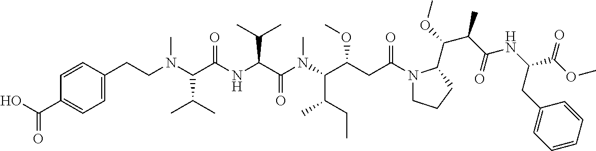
N1(C(CC(C(N(C(C(NC(C(N(CCC2=CC=C(C(=O)O)C=C2)C)C(C)C)=O)C(C)C)=O)C)C(CC)C)OC)=O)CCCC1C(OC)C(C(NC(C(OC)=O)CC1=CC=CC=C1)=O)C
